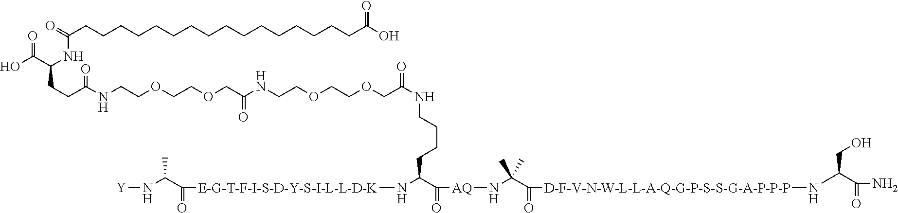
C(CCCCNC(COCCOCCNC(COCCOCCNC(CCC(C(O)=O)NC(CCCCCCCCCCCCCCCCC(O)=O)=O)=O)=O)=O)(C([AQ]NC(C(=O)[D-F-V-N-W-L-L-A-Q-G-P-S-S-G-A-P-P-P]NC(C(=O)N)CO)(C)C)=O)N[E-G-T-F-I-S-D-Y-S-I-L-L-D-K]C(C(C)N[Y])=O
